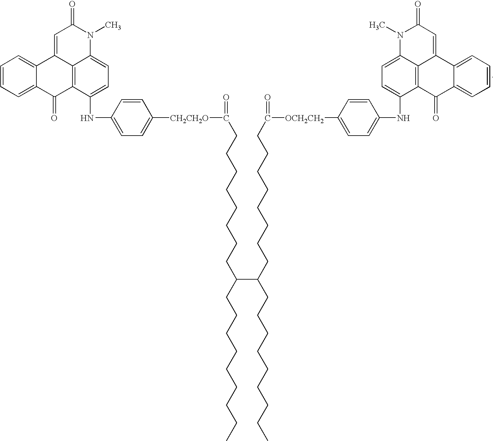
C1=C2C(=CC=C1)C1=CC(=O)N(C)C3=CC=C(NC4=CC=C([CH2CH2O]C(=O)CCCCCCCCC(CCCCCCCCC)C(CCCCCCCCC(=O)[OCH2CH2]C5=CC=C(NC6=CC=C7C8=C6C(=O)C6=CC=CC=C6C8=CC(=O)N7C)C=C5)CCCCCCCCC)C=C4)C(=C13)C2=O
